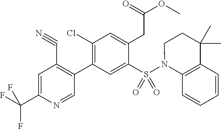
C(C1=CC(C#N)=C(C2=C(Cl)C=C(CC(OC)=O)C(S(=O)(=O)N3C4=C(C(C)(C)CC3)C=CC=C4)=C2)C=N1)(F)(F)F
